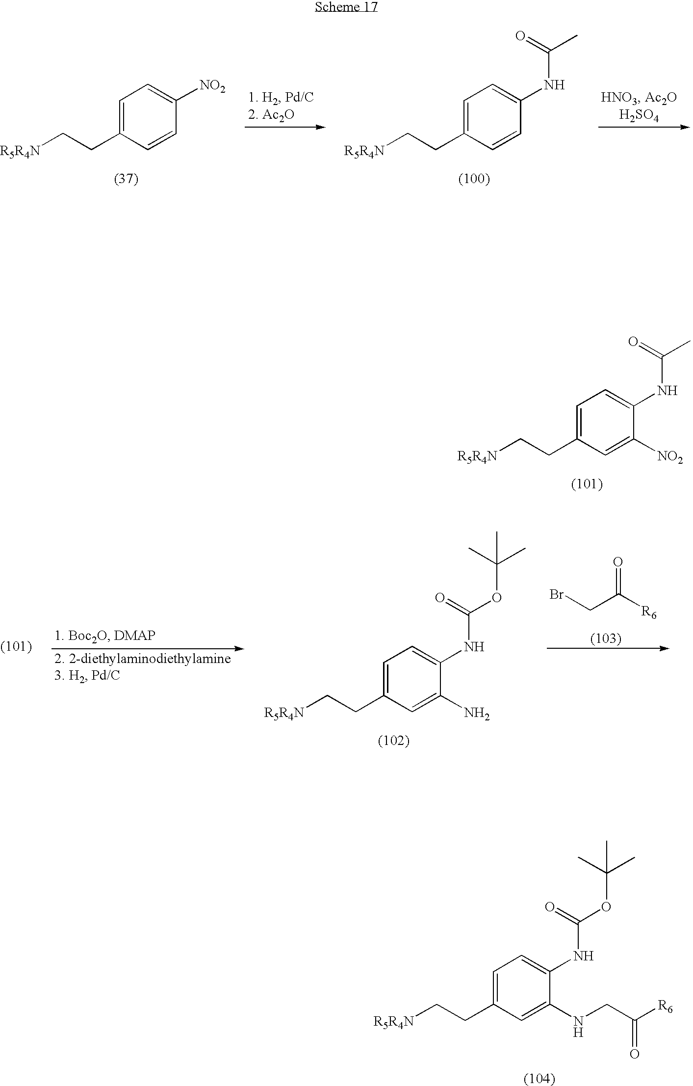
C1=C(CC[R5R4N])C=C([NO2])C(NC(=O)C)=C1.C1=C(CC[R5R4N])C=C(NCC([R6])=O)C(NC(=O)OC(C)(C)C)=C1.C1=C(CC[R5R4N])C=CC([NO2])=C1.C1=C(CC[R5R4N])C=CC(NC(=O)C)=C1.C1=C(CC[R5R4N])C=C(N)C(NC(=O)OC(C)(C)C)=C1.BrCC([R6])=O
